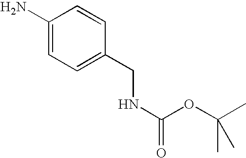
C1(N)=CC=C(CNC(=O)OC(C)(C)C)C=C1
